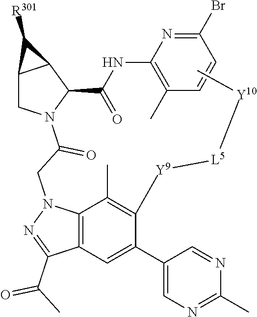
C12CN(C(CN3C4=C(C=C(C5=CN=C(C)N=C5)C([Y9][L5][Y10]C)=C4C)C(C(C)=O)=N3)=O)C(C(NC3=C(C)C=CC(Br)=N3)=O)C1C2[R301]
